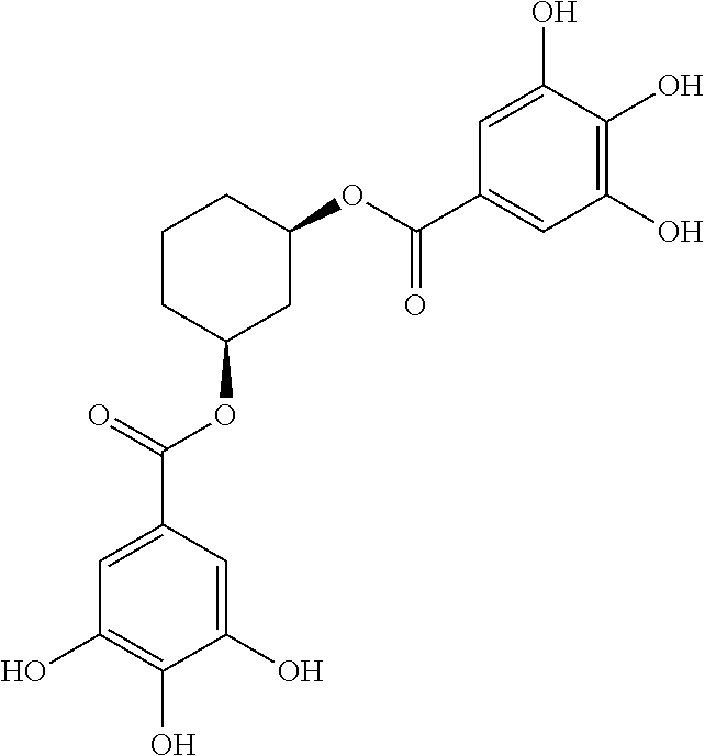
C1CC(OC(C2=CC(O)=C(O)C(O)=C2)=O)CC(OC(C2=CC(O)=C(O)C(O)=C2)=O)C1
